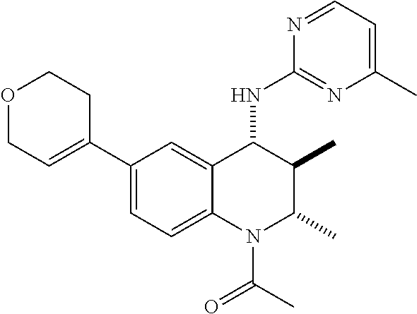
C1(C2=CCOCC2)=CC=C2C(=C1)C(NC1=NC(C)=CC=N1)C(C)C(C)N2C(C)=O
